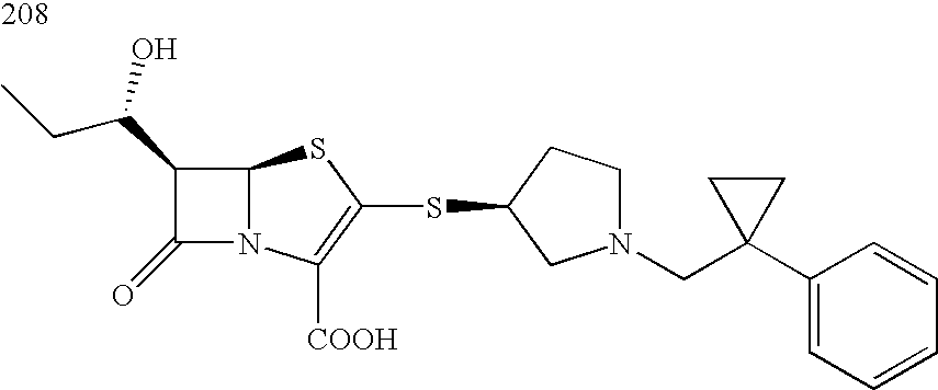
C12N(C([COOH])=C(SC3CN(CC4(C5=CC=CC=C5)CC4)CC3)S1)C(=O)C2C(CC)O
